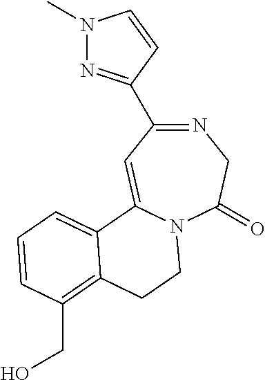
N1=C(C2=NN(C)C=C2)C=C2N(C(=O)C1)CCC1=C(CO)C=CC=C21
